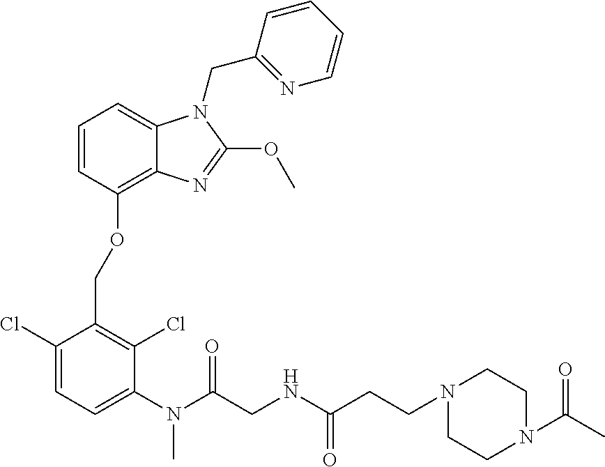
C1(Cl)=CC=C(N(C)C(=O)CNC(=O)CCN2CCN(C(C)=O)CC2)C(Cl)=C1COC1=C2C(=CC=C1)N(CC1=NC=CC=C1)C(OC)=N2
